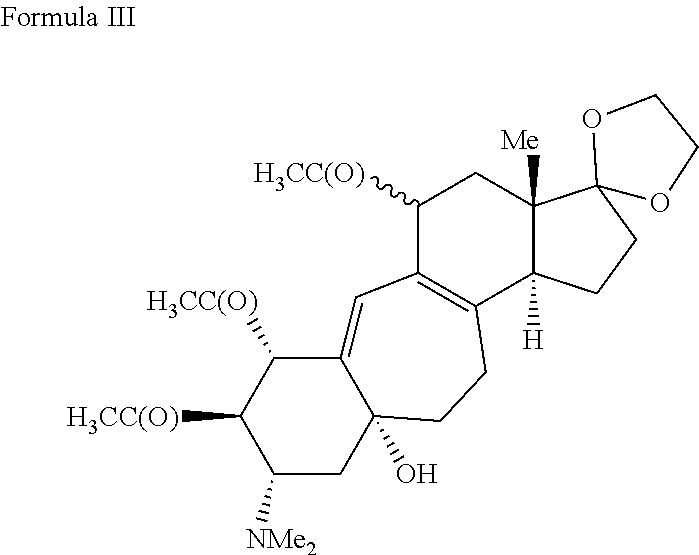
C1([H3CC(O)])C2=C(C3([H])C([Me])(C1)C1(CC3)OCCO1)CCC1(O)CC([NMe2])C([H3CC(O)])C([H3CC(O)])C1=C2
